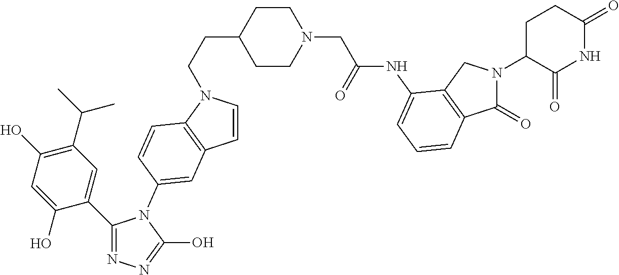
C1(C2=CC(C(C)C)=C(O)C=C2O)=NN=C(O)N1C1=CC2=C(N(CCC3CCN(CC(NC4=CC=CC5=C4CN(C4C(=O)NC(=O)CC4)C5=O)=O)CC3)C=C2)C=C1
